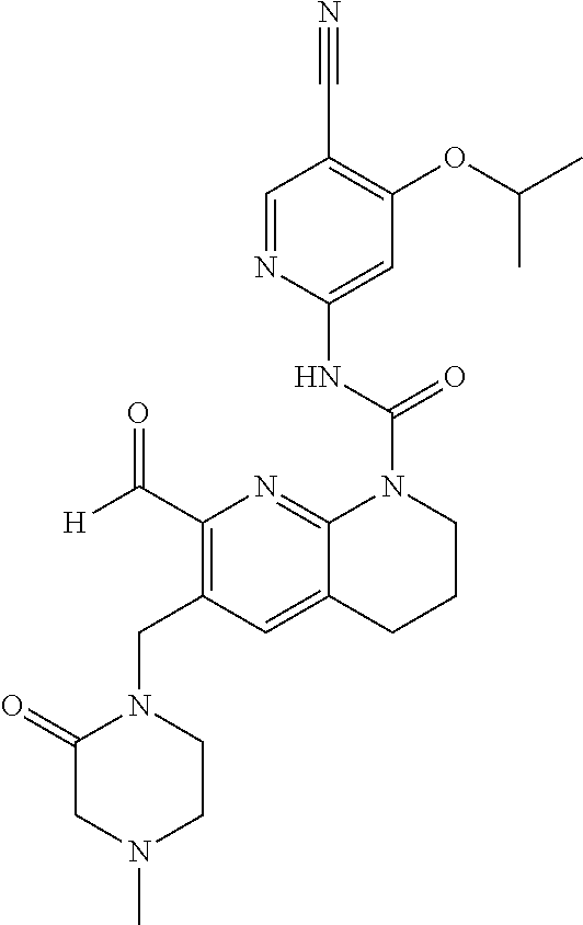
C1(C([H])=O)=C(CN2C(=O)CN(C)CC2)C=C2C(=N1)N(C(NC1=CC(OC(C)C)=C(C#N)C=N1)=O)CCC2
